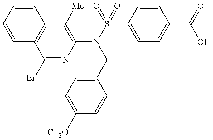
C1=CC=CC2=C1C(Br)=NC(N(S(=O)(C1=CC=C(C(=O)O)C=C1)=O)CC1=CC=C([CF3O])C=C1)=C2[Me]
